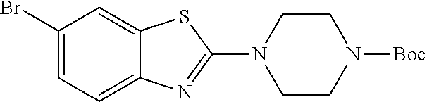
C1(Br)=CC=C2C(=C1)SC(N1CCN([Boc])CC1)=N2
